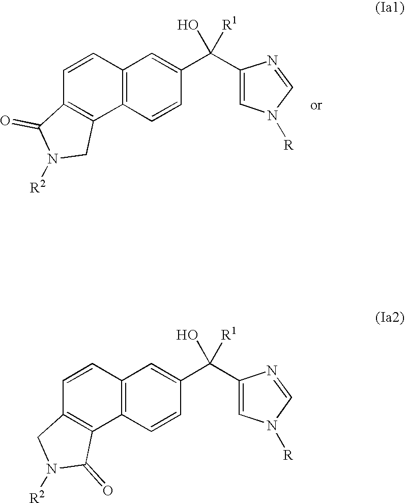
C12=C(C=CC(C(O)(C3=CN([R])C=N3)[R1])=C1)C1=C(C=C2)C(=O)N([R2])C1.C12=C(C=CC(C(O)(C3=CN([R])C=N3)[R1])=C1)C1=C(C=C2)CN([R2])C1=O
